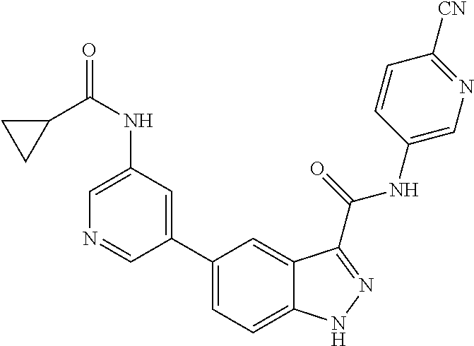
C1(NC(C2CC2)=O)=CN=CC(C2=CC=C3C(=C2)C(C(NC2=CN=C([CN])C=C2)=O)=NN3)=C1
